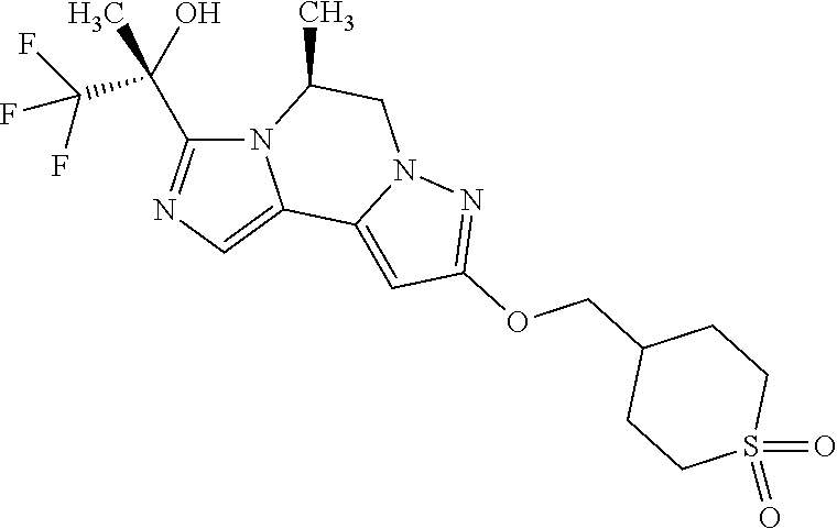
N12C(C(C(F)(F)F)(O)C)=NC=C1C1=CC(OCC3CCS(=O)(=O)CC3)=NN1CC2C
